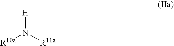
[H]N([R11a])[R10a]
